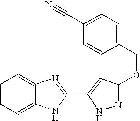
C1=C2C(=CC=C1)N=C(C1=CC(OCC3=CC=C(C#N)C=C3)=NN1)N2
